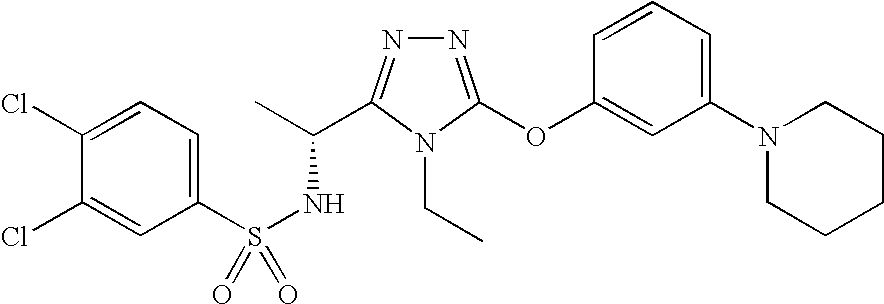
N1=C(OC2=CC(N3CCCCC3)=CC=C2)N(CC)C(C(C)NS(=O)(C2=CC=C(Cl)C(Cl)=C2)=O)=N1
